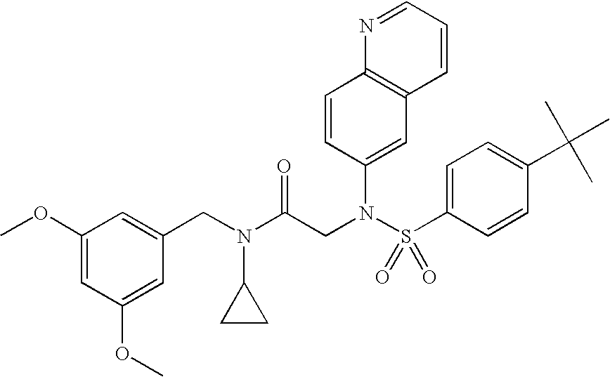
C1=CC(N(S(C2=CC=C(C(C)(C)C)C=C2)(=O)=O)CC(N(C2CC2)CC2=CC(OC)=CC(OC)=C2)=O)=CC2=C1N=CC=C2
